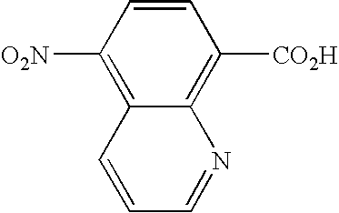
C1([O2N])=C2C(=C([CO2H])C=C1)N=CC=C2
